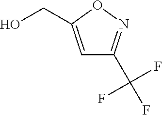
C1=C(CO)ON=C1C(F)(F)F
